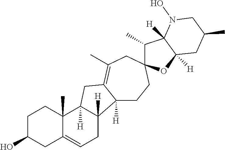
C1C(O)CC2=CCC3([H])C([H])(C2(C)C1)CC1=C(C)CC2(CCC31[H])C(C)C1([H])C([H])(O2)CC(C)CN1O
